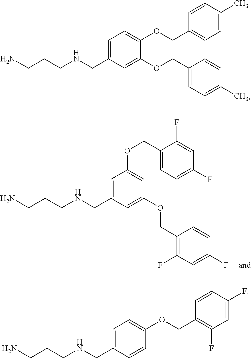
C1=C(CNCCCN)C=C(OCC2=C(F)C=C(F)C=C2)C=C1OCC1=CC=C(F)C=C1F.C1=C(CNCCCN)C=C(OCC2=CC=C(C)C=C2)C(OCC2=CC=C(C)C=C2)=C1.C1=C(CNCCCN)C=CC(OCC2=C(F)C=C(F)C=C2)=C1
